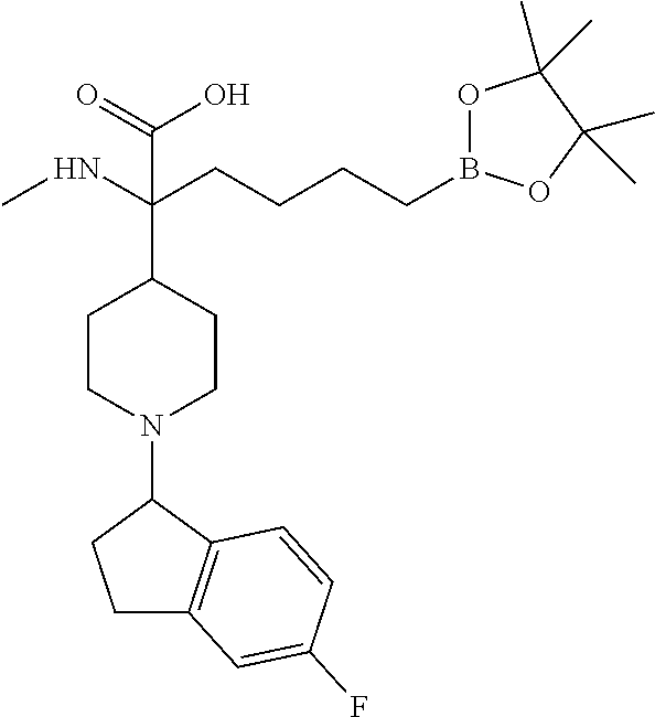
N(C(CCCCB1OC(C)(C)C(C)(C)O1)(C1CCN(C2CCC3=C2C=CC(F)=C3)CC1)C(=O)O)C
